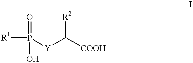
P(O)([R1])(=O)[Y]C([COOH])[R2]
